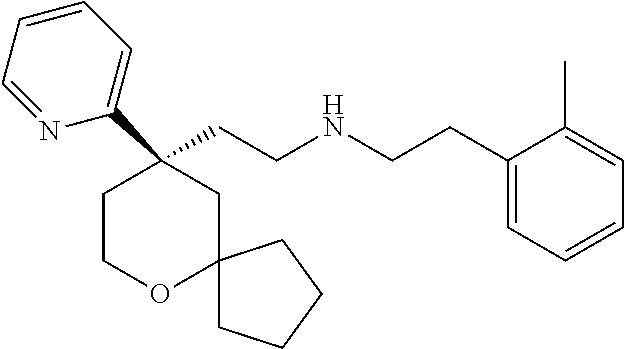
C1(CCNCCC2=CC=CC=C2C)(C2=CC=CC=N2)CCOC2(C1)CCCC2
